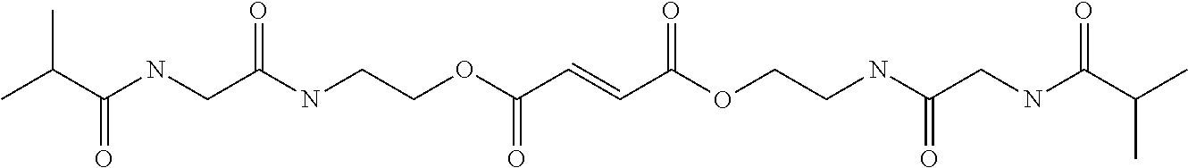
C(C(NCC(NCCOC(C=CC(OCCNC(CNC(C(C)C)=O)=O)=O)=O)=O)=O)(C)C
